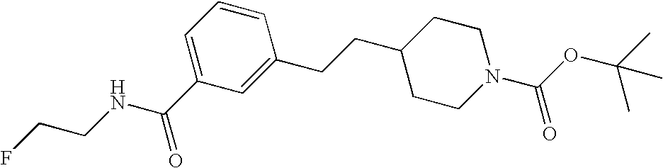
C1=C(C(NCCF)=O)C=C(CCC2CCN(C(OC(C)(C)C)=O)CC2)C=C1
